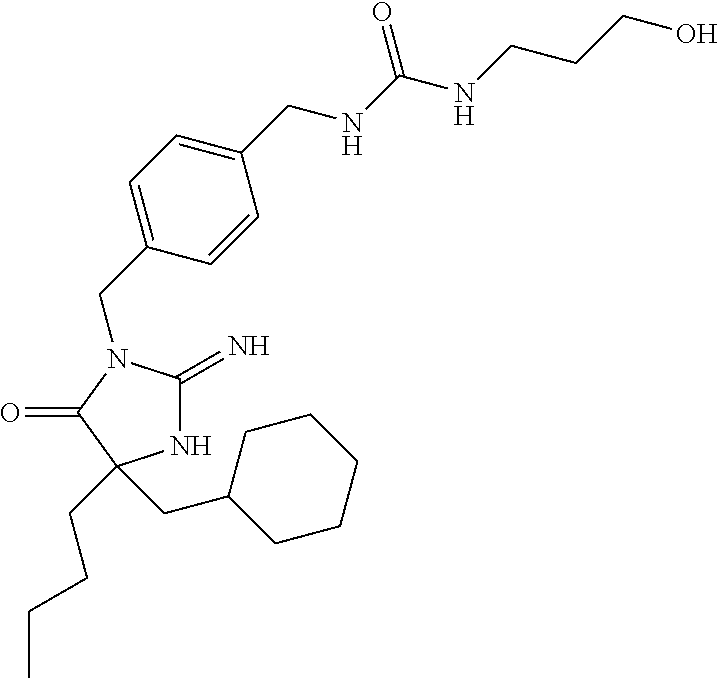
C1(CN2C(=N)NC(CCCC)(CC3CCCCC3)C2=O)=CC=C(CNC(NCCCO)=O)C=C1
